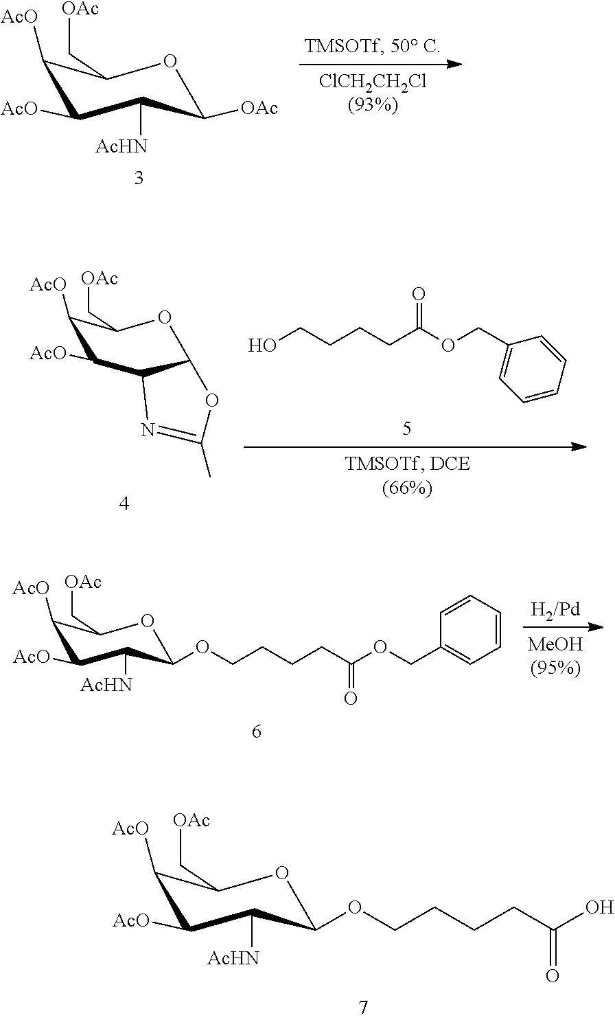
O1C([OAc])C([AcHN])C([AcO])C([AcO])C1C[OAc].OCCCCC(OCC1=CC=CC=C1)=O.O1C2OC(C)=NC2C([AcO])C([AcO])C1C[OAc].O1C(OCCCCC(OCC2=CC=CC=C2)=O)C([AcHN])C([AcO])C([AcO])C1C[OAc].O1C(OCCCCC(O)=O)C([AcHN])C([AcO])C([AcO])C1C[OAc]
